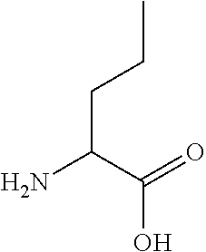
C(C(=O)O)(N)CCC
